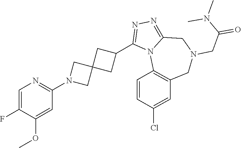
C1=C(F)C(OC)=CC(N2CC3(C2)CC(C2=NN=C4N2C2=C(CN(CC(=O)N(C)C)C4)C=C(Cl)C=C2)C3)=N1
